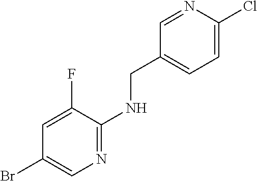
C1=NC(Cl)=CC=C1CNC1=NC=C(Br)C=C1F
